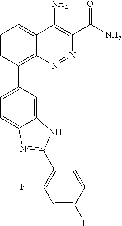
C1(C2=CC=C3C(=C2)NC(C2=C(F)C=C(F)C=C2)=N3)=C2C(=CC=C1)C(N)=C(C(N)=O)N=N2
